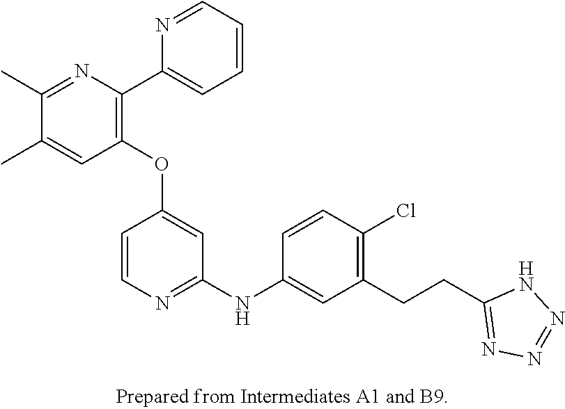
C1(OC2=CC(NC3=CC(CCC4=NN=NN4)=C(Cl)C=C3)=NC=C2)=C(C2=CC=CC=N2)N=C(C)C(C)=C1
